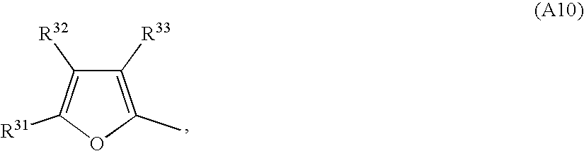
C1([R33])=C(C)OC([R31])=C1[R32]
